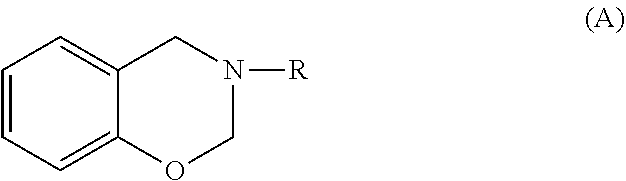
C1=CC=C2C(=C1)CN([R])CO2
